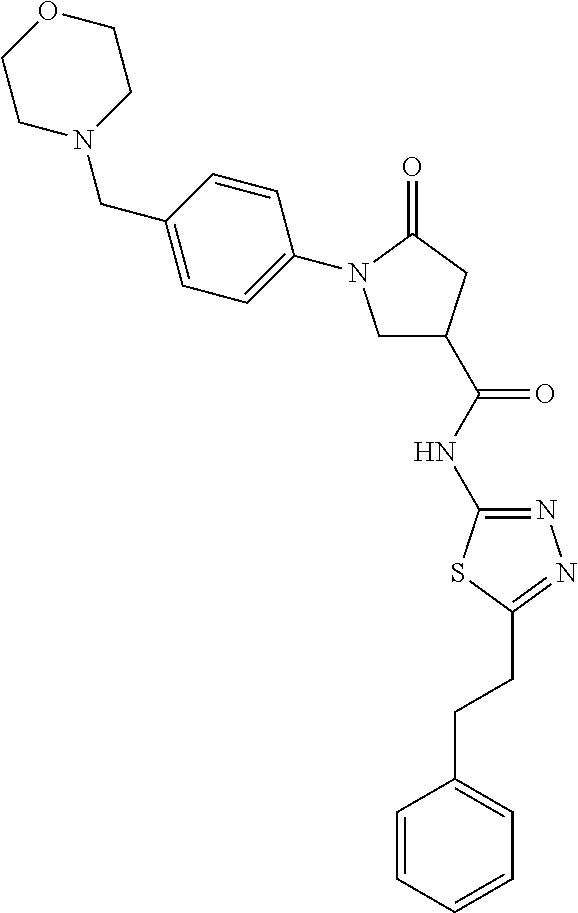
C1N(CC2=CC=C(N3CC(C(NC4=NN=C(CCC5=CC=CC=C5)S4)=O)CC3=O)C=C2)CCOC1
